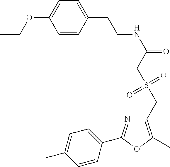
C1=CC(CCNC(=O)CS(CC2=C(C)OC(C3=CC=C(C)C=C3)=N2)(=O)=O)=CC=C1OCC
